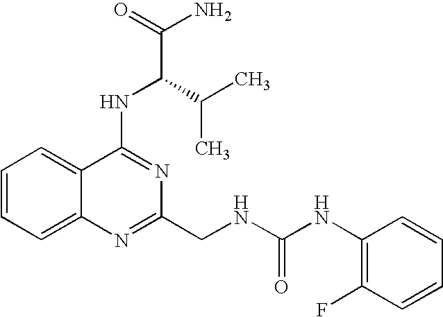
C1=CC=C2C(=C1)C(NC(C(N)=O)C(C)C)=NC(CNC(NC1=C(F)C=CC=C1)=O)=N2
